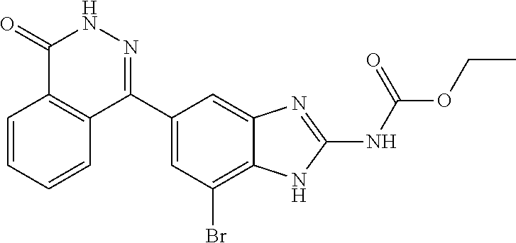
O(C(=O)NC1=NC2=CC(C3=NNC(=O)C4=C3C=CC=C4)=CC(Br)=C2N1)CC
